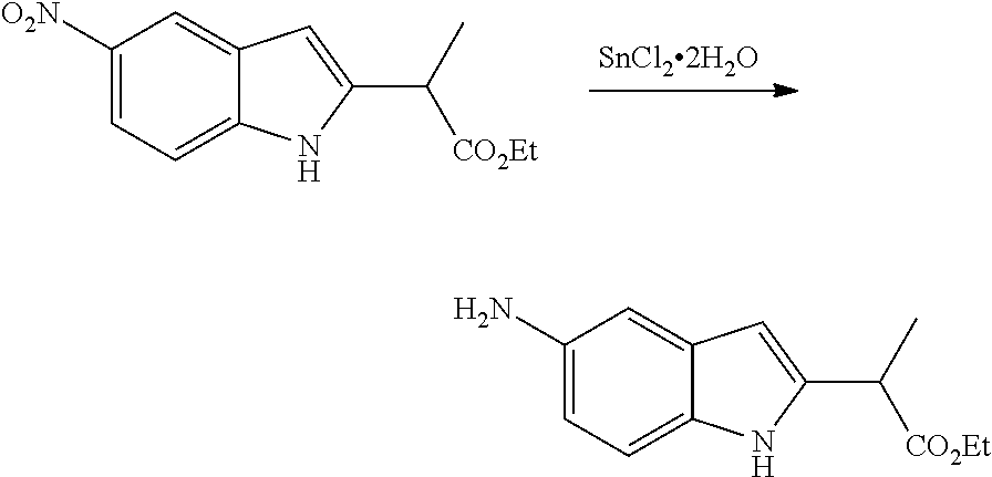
C1([O2N])=CC=C2C(=C1)C=C(C([CO2Et])C)N2.[SnCl22H2O].C1(N)=CC=C2C(=C1)C=C(C([CO2Et])C)N2
